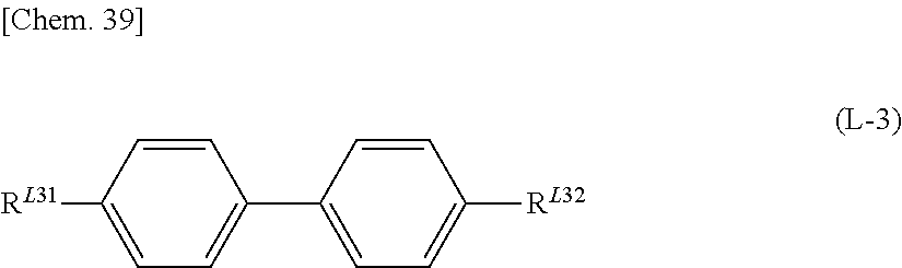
C1([RL31])=CC=C(C2=CC=C([RL32])C=C2)C=C1
